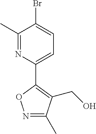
C1(C)=NC(C2=C(CO)C(C)=NO2)=CC=C1Br
